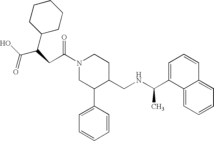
C(C(N1CC(C2=CC=CC=C2)C(CNC(C2=CC=CC3=CC=CC=C23)C)CC1)=O)C(C(O)=O)C1CCCCC1
